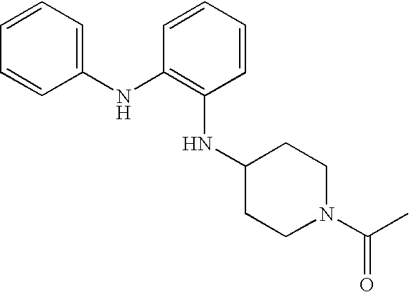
C1(NC2=C(NC3=CC=CC=C3)C=CC=C2)CCN(C(=O)C)CC1
